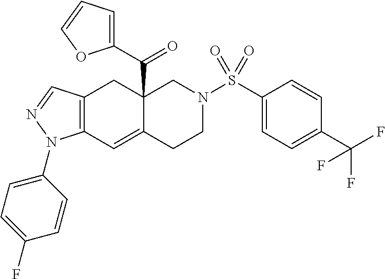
C12=C(C=C3C(C(=O)C4=CC=CO4)(C1)CN(S(C1=CC=C(C(F)(F)F)C=C1)(=O)=O)CC3)N(C1=CC=C(F)C=C1)N=C2
